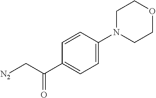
[N2]CC(C1=CC=C(N2CCOCC2)C=C1)=O
